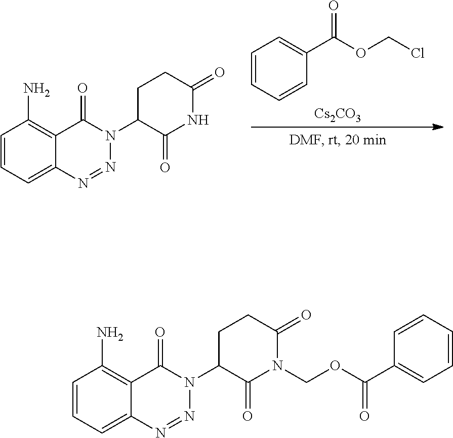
C1=CC=C2C(=C1N)C(=O)N(C1C(=O)N(COC(C3=CC=CC=C3)=O)C(=O)CC1)N=N2.C1=CC=C2C(=C1N)C(=O)N(C1C(=O)NC(=O)CC1)N=N2.C1(C(OCCl)=O)=CC=CC=C1.[Cs2CO3]
